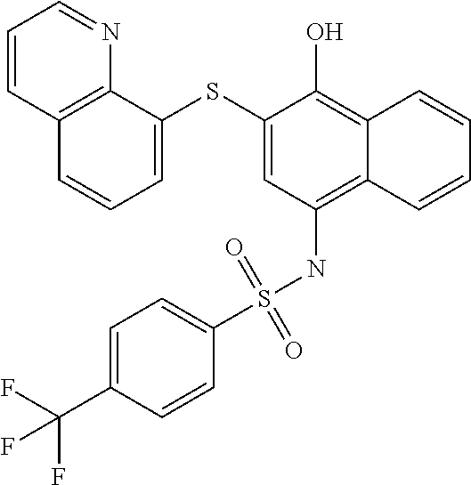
C12=C(NS(C3=CC=C(C(F)(F)F)C=C3)(=O)=O)C=C(SC3=CC=CC4=C3N=CC=C4)C(O)=C1C=CC=C2
